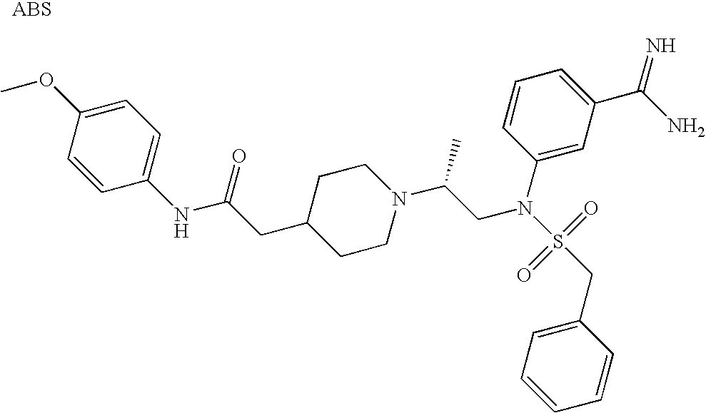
C1(OC)=CC=C(NC(CC2CCN(C(CN(S(CC3=CC=CC=C3)(=O)=O)C3=CC(C(N)=N)=CC=C3)C)CC2)=O)C=C1
